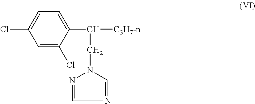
C1(C([C3H7-n])CN2N=CN=C2)=CC=C(Cl)C=C1Cl
